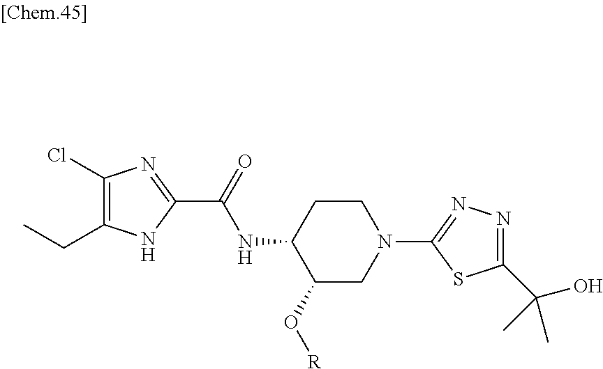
N(C1C(O[R])CN(C2=NN=C(C(O)(C)C)S2)CC1)C(=O)C1=NC(Cl)=C(CC)N1
